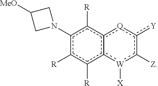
c1(N2CC([MeO])C2)c([R])c([R])c2c(c1[R])[Q]c([Y])c([Z])[W]2[X]
